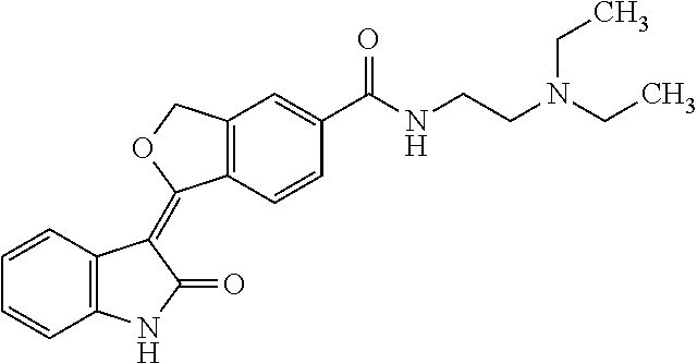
C1=CC2=C(C=C1)NC(=O)C2=C1C2=C(C=C(C(NCCN(CC)CC)=O)C=C2)CO1
